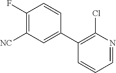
C1(F)=C([NC])C=C(C2=C(Cl)N=CC=C2)C=C1
